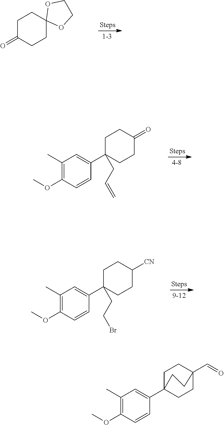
C1C(C2=CC(C)=C(OC)C=C2)(CC=C)CCC(=O)C1.C1C(=O)CCC2(C1)OCCO2.C1C(C2=CC(C)=C(OC)C=C2)(CCBr)CCC([CN])C1.C1C2(C3=CC(C)=C(OC)C=C3)CCC(C=O)(C1)CC2
